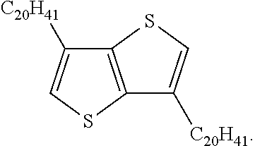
C12=C(SC=C1[C20H41])C([C20H41])=CS2
